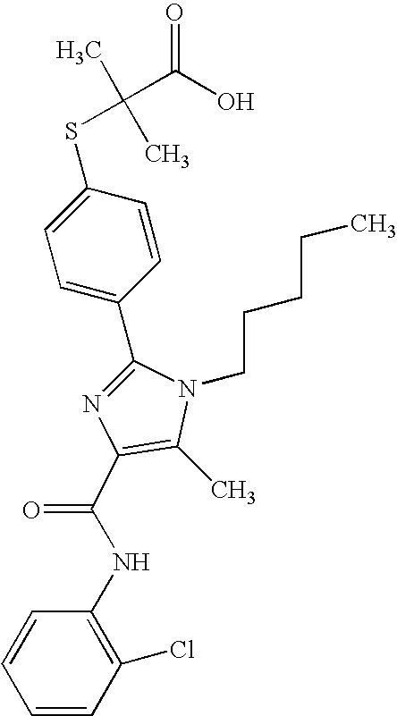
C1(C2=CC=C(SC(C)(C)C(O)=O)C=C2)=NC(C(NC2=C(Cl)C=CC=C2)=O)=C(C)N1CCCCC
